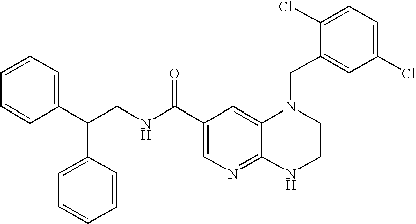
C(C1=CN=C2C(=C1)N(CC1=CC(Cl)=CC=C1Cl)CCN2)(NCC(C1=CC=CC=C1)C1=CC=CC=C1)=O
